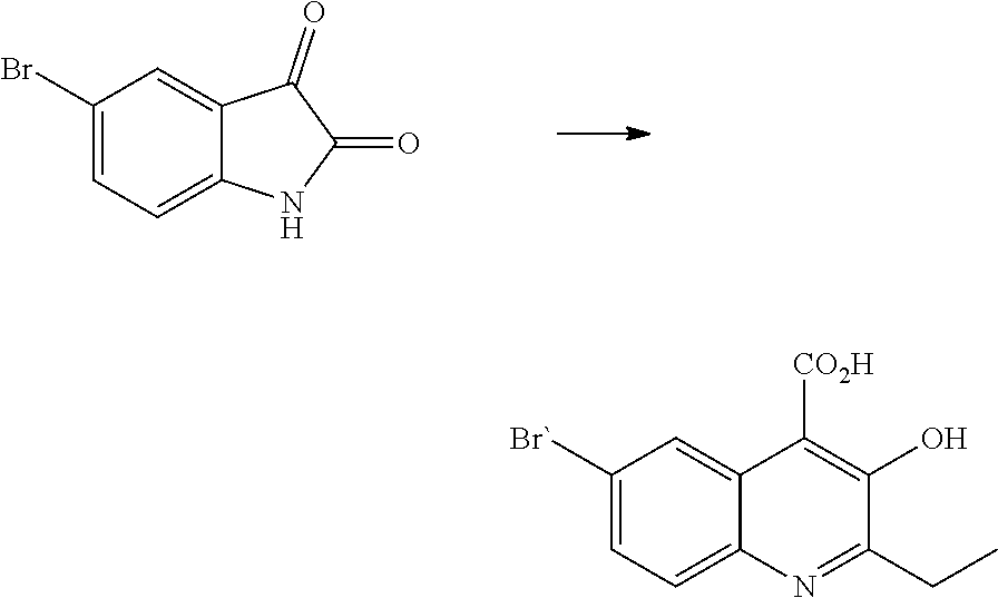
C1(Br)=CC=C2C(=C1)C(=O)C(=O)N2.C1([Br`])=CC=C2C(=C1)C([CO2H])=C(O)C(CC)=N2
